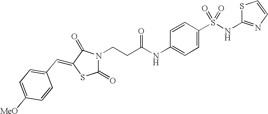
C(CC(NC1=CC=C(S(NC2=NC=CS2)(=O)=O)C=C1)=O)N1C(=O)SC(=CC2=CC=C([MeO])C=C2)C1=O
